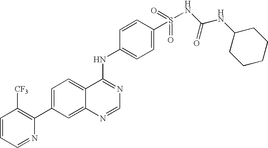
C1=CC=NC(C2=CC=C3C(=C2)N=CN=C3NC2=CC=C(S(NC(NC3CCCCC3)=O)(=O)=O)C=C2)=C1[CF3]
